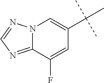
N12C(=NC=N1)C(F)=CC(C(C)(C)C)=C2
